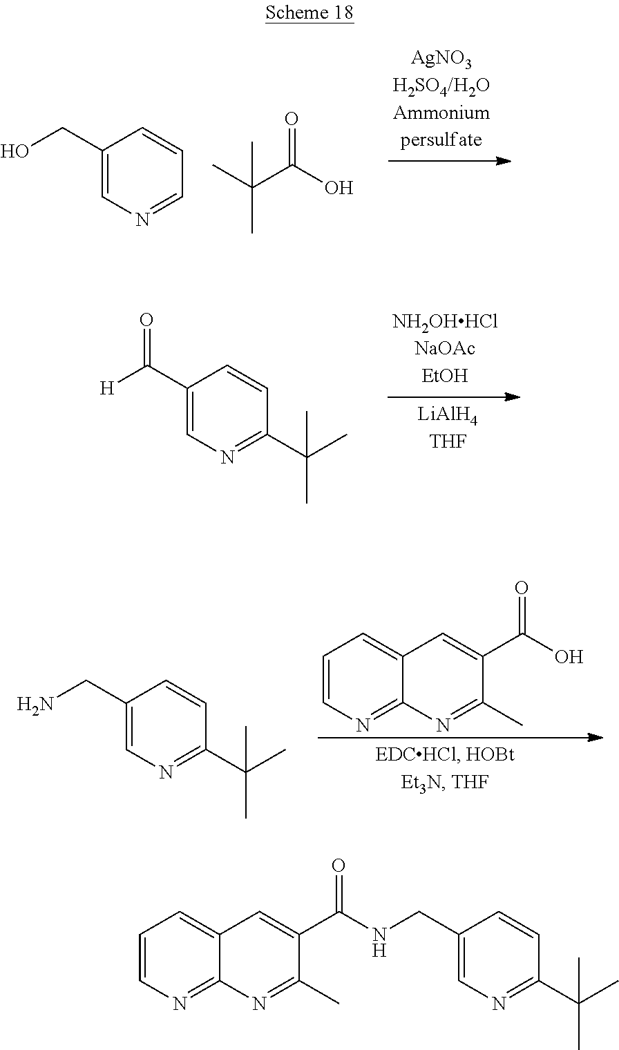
C1(CO)=CN=CC=C1.C(C(O)=O)(C)(C)C.C1(CN)=CN=C(C(C)(C)C)C=C1.C1=CN=C2C(=C1)C=C(C(O)=O)C(C)=N2.C1(C([H])=O)=CN=C(C(C)(C)C)C=C1.C1=CN=C2C(=C1)C=C(C(NCC1=CN=C(C(C)(C)C)C=C1)=O)C(C)=N2
